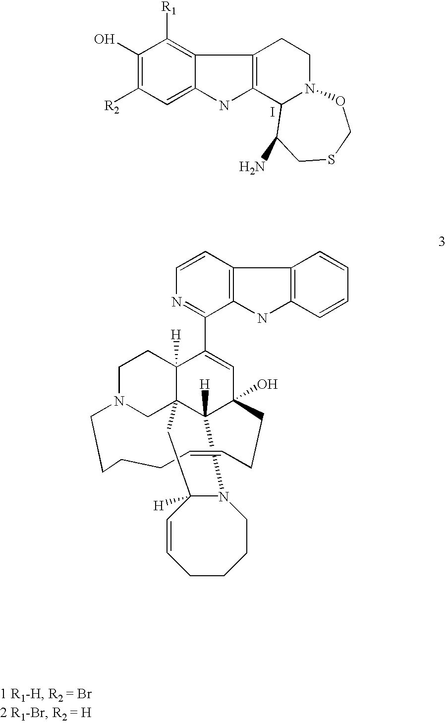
C1(O)=C([R2])C=C2C(=C1[R1])C1=C(N2)C2N(CC1)OCSCC2N.I.C12([H])N3C([H])(C=CCCCC3)CC13C1([H])C(C4=NC=CC5=C4NC4=C5C=CC=C4)=CC2(O)CCC=CCCCCN(CC1)C3
